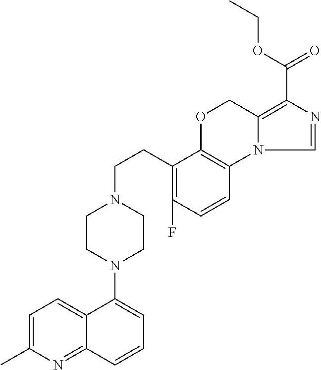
C1=C(C)N=C2C(=C1)C(N1CCN(CCC3=C(F)C=CC4=C3OCC3=C(C(OCC)=O)N=CN43)CC1)=CC=C2
